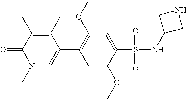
C1=C(OC)C(S(=O)(=O)NC2CNC2)=CC(OC)=C1C1=CN(C)C(=O)C(C)=C1C
